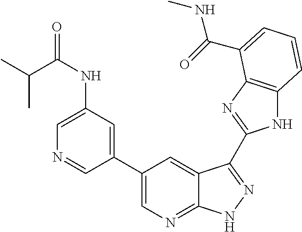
C1(C2=CN=C3C(=C2)C(C2=NC4=C(N2)C=CC=C4C(=O)NC)=NN3)=CC(NC(C(C)C)=O)=CN=C1
